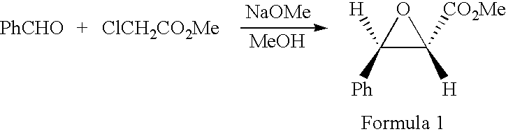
O1C([Ph])([H])C1([H])[CO2Me]
